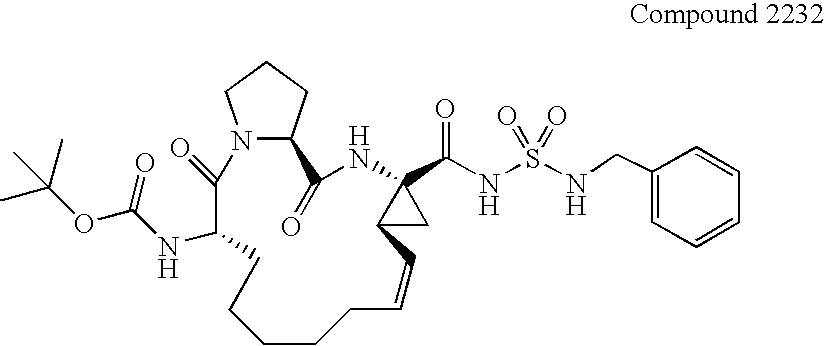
CC(OC(=O)NC1C(=O)N2C(CCC2)C(=O)NC2(C(NS(NCC3=CC=CC=C3)(=O)=O)=O)C(C2)C=CCCCCC1)(C)C
